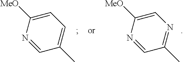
C1=C([MeO])N=CC(C)=C1.C1=C([MeO])N=CC(C)=N1
